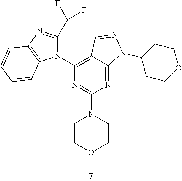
N1=C2C(=C(N3C(C(F)F)=NC4=C3C=CC=C4)N=C1N1CCOCC1)C=NN2C1CCOCC1
